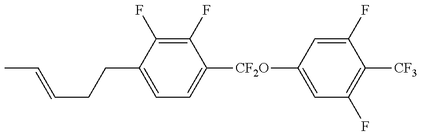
C1=C(CCC=CC)C(F)=C(F)C([CF2O]C2=CC(F)=C([CF3])C(F)=C2)=C1
